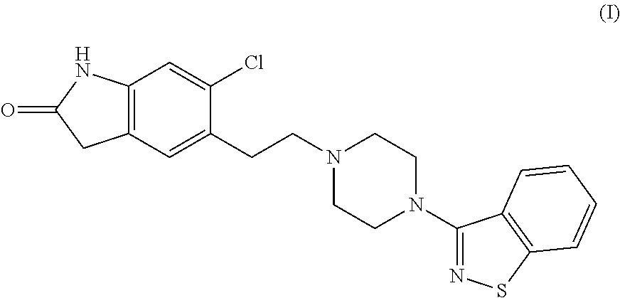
C12=C(C=C(CCN3CCN(C4=NSC5=C4C=CC=C5)CC3)C(Cl)=C1)CC(=O)N2
